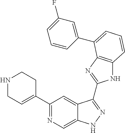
C1(C2=NC=C3C(=C2)C(C2=NC4=C(N2)C=CC=C4C2=CC(F)=CC=C2)=NN3)=CCNCC1
